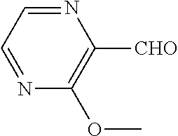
N1=CC=NC(OC)=C1[CHO]
